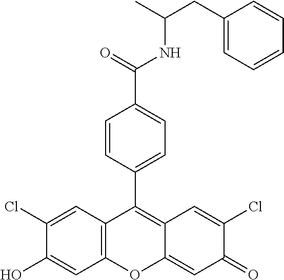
C12=C(C=C(Cl)C(O)=C1)C(C1=CC=C(C(=O)NC(CC3=CC=CC=C3)C)C=C1)=C1C(=CC(=O)C(Cl)=C1)O2
